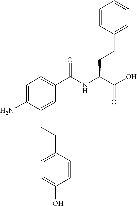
C(NC(C(=O)O)CCC1=CC=CC=C1)(C1=CC=C(N)C(CCC2=CC=C(O)C=C2)=C1)=O
